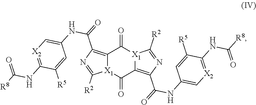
C12=C(C(=O)NC3=C[X2]=C(NC([R8])=O)C([R5])=C3)N=C([R2])[X1]1C(=O)C1=C(C(=O)NC3=C[X2]=C(NC([R8])=O)C([R5])=C3)N=C([R2])[X1]1C2=O
